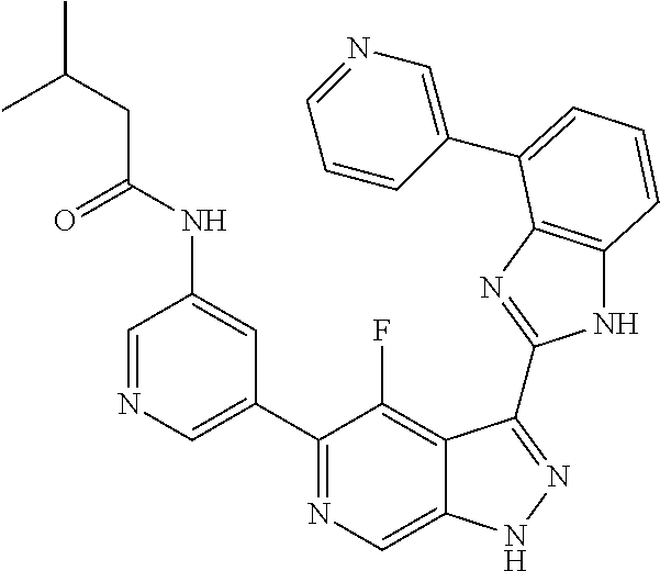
C1=NC=C(C2=NC=C3C(=C2F)C(C2=NC4=C(N2)C=CC=C4C2=CN=CC=C2)=NN3)C=C1NC(CC(C)C)=O
